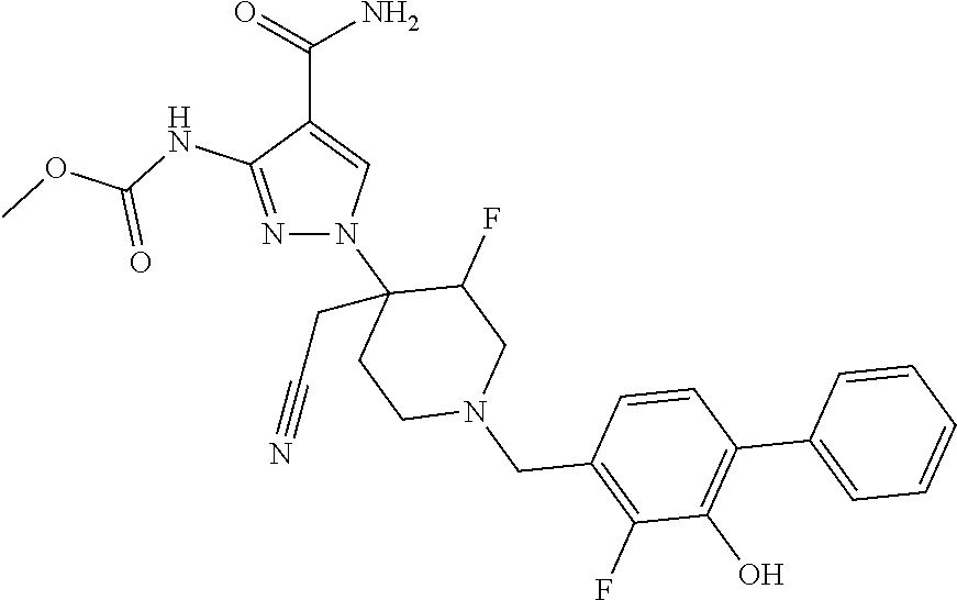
N1=C(NC(OC)=O)C(C(=O)N)=CN1C1(CC#N)CCN(CC2=C(F)C(O)=C(C3=CC=CC=C3)C=C2)CC1F
